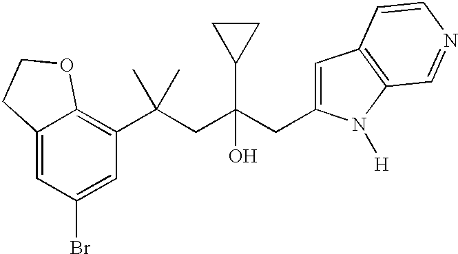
C12=CC(Br)=CC(C(CC(CC3=CC4=C(N3[H])C=NC=C4)(O)C3CC3)(C)C)=C1OCC2
